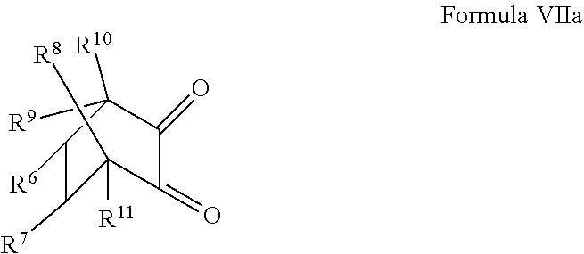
C1(=O)C(=O)C([R11])([R8])C([R7])C([R6])C1([R10])[R9]
